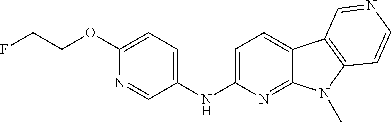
N(C1=CC=C2C(=N1)N(C)C1=C2C=NC=C1)C1=CC=C(OCCF)N=C1
